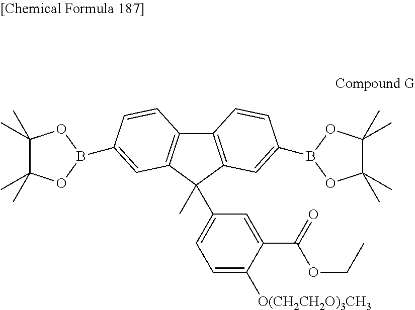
C12=C(C(C)(C3=CC=C([O(CH2CH2O)3CH3])C(C(OCC)=O)=C3)C3=C1C=CC(B1OC(C)(C)C(C)(C)O1)=C3)C=C(B1OC(C)(C)C(C)(C)O1)C=C2
